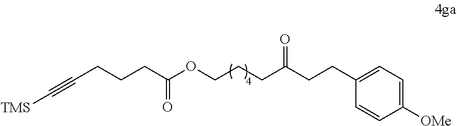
C(CC(OCCCC(CCC1=CC=C([OMe])C=C1)=O)=O)CC#C[TMS]
